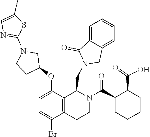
C1=C(Br)C2=C(C(OC3CCN(C4=NC=C(C)S4)C3)=C1)C(CN1C(=O)C3=CC=CC=C3C1)N(C(C1CCCCC1C(=O)O)=O)CC2
